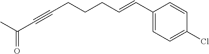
CC(C#CCCCC=CC1=CC=C(Cl)C=C1)=O
